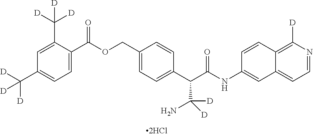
C1=C(C(OCC2=CC=C(C(C(NC3=CC4=CC=NC([D])=C4C=C3)=O)C(N)([D])[D])C=C2)=O)C(C([D])([D])[D])=CC(C([D])([D])[D])=C1
